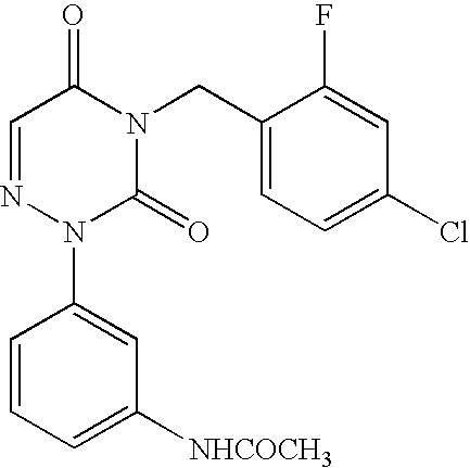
C1=NN(C2=CC([NHCOCH3])=CC=C2)C(=O)N(CC2=CC=C(Cl)C=C2F)C1=O
